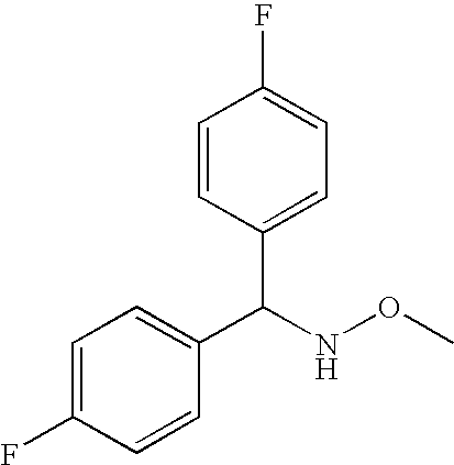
FC1=CC=C(C(C2=CC=C(F)C=C2)NOC)C=C1
